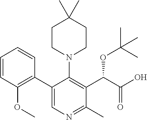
C1=CC(OC)=C(C2=CN=C(C)C(C(C(O)=O)OC(C)(C)C)=C2N2CCC(C)(C)CC2)C=C1
